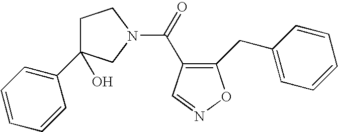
C1(CC2=CC=CC=C2)=C(C(=O)N2CCC(C3=CC=CC=C3)(O)C2)C=NO1
